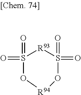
O=S1(=O)[R93]S(=O)(=O)O[R94]O1
